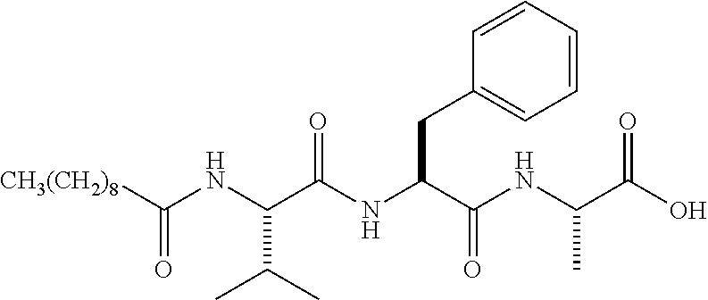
[CH3(CH2)8]C(NC(C(NC(C(NC(C(O)=O)C)=O)CC1=CC=CC=C1)=O)C(C)C)=O
